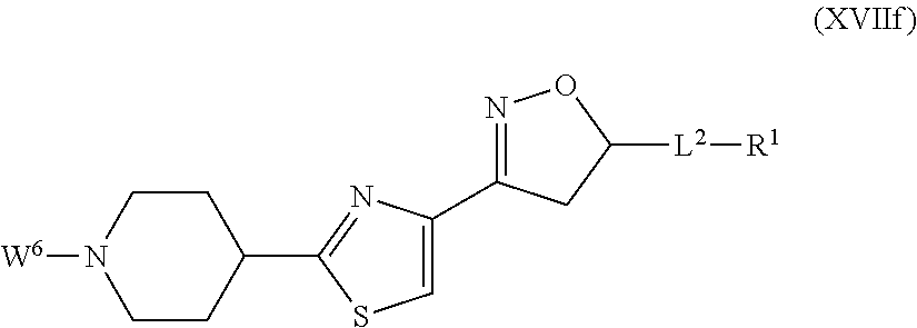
C1(C2=NC(C3=NOC([L2][R1])C3)=CS2)CCN([W6])CC1
